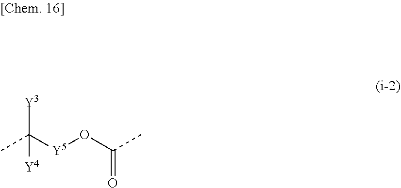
CC([Y5]OC(C)=O)([Y4])[Y3]
